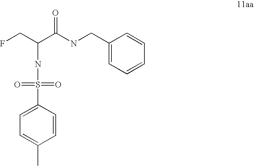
C1(S(NC(C(NCC2=CC=CC=C2)=O)CF)(=O)=O)=CC=C(C)C=C1
